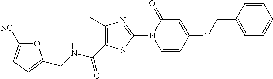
C1=C(OCC2=CC=CC=C2)C=CN(C2=NC(C)=C(C(NCC3=CC=C([NC])O3)=O)S2)C1=O
